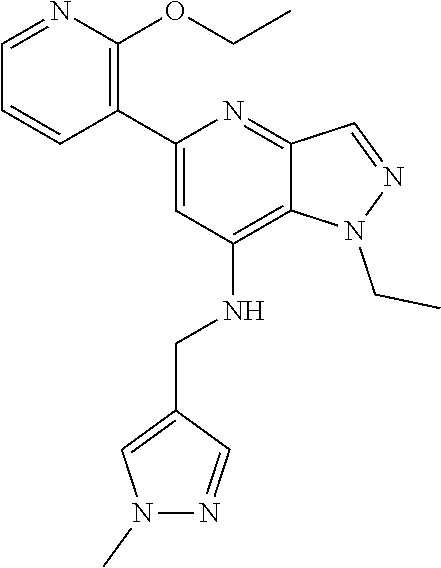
C1=NC(OCC)=C(C2=CC(NCC3=CN(C)N=C3)=C3C(=N2)C=NN3CC)C=C1
